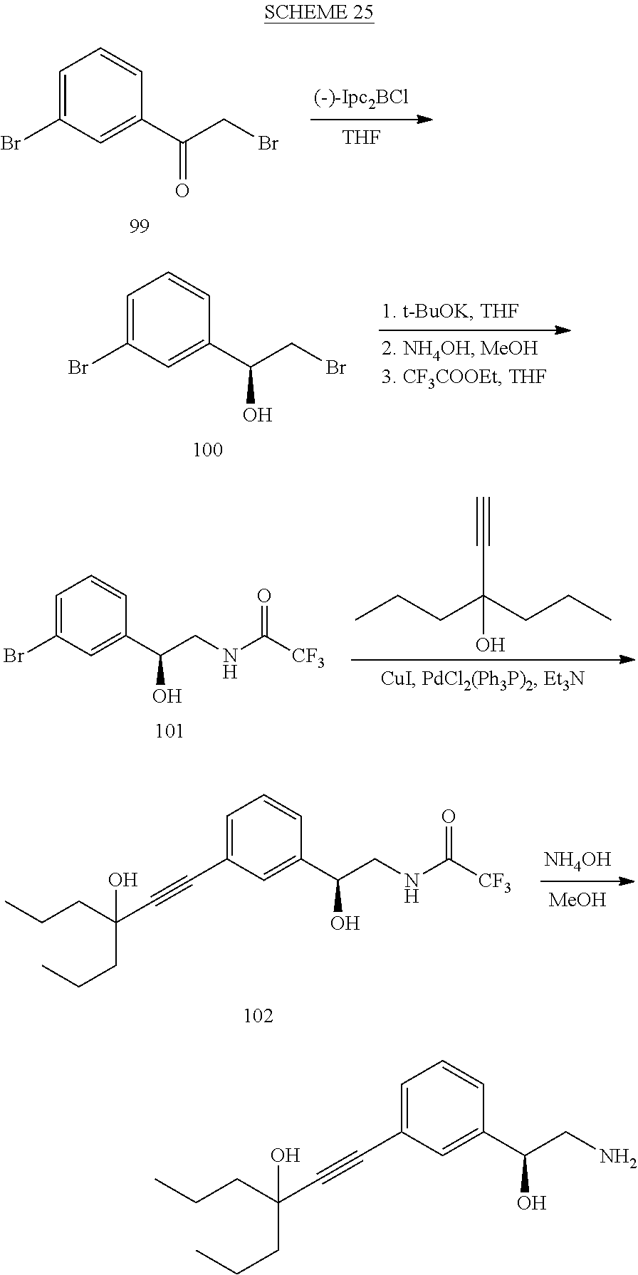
[THF].C1=C(Br)C=C(C(CBr)=O)C=C1.C1=C(Br)C=C(C(CBr)O)C=C1.[NH4OH].[MeOH].C1=C(C#CC(CCC)(CCC)O)C=C(C(CNC([CF3])=O)O)C=C1.CCCC(CCC)(C#C)O.C1=C(Br)C=C(C(CNC([CF3])=O)O)C=C1.C1=C(C#CC(CCC)(CCC)O)C=C(C(CN)O)C=C1
